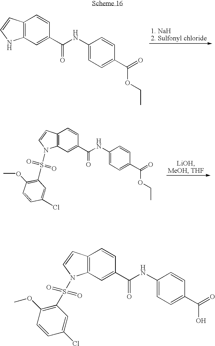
C12=C(C=C(C(NC3=CC=C(C(OCC)=O)C=C3)=O)C=C1)NC=C2.C12=C(C=C(C(NC3=CC=C(C(OCC)=O)C=C3)=O)C=C1)N(S(=O)(=O)C1=C(OC)C=CC(Cl)=C1)C=C2.C12=C(C=C(C(NC3=CC=C(C(O)=O)C=C3)=O)C=C1)N(S(=O)(=O)C1=C(OC)C=CC(Cl)=C1)C=C2
